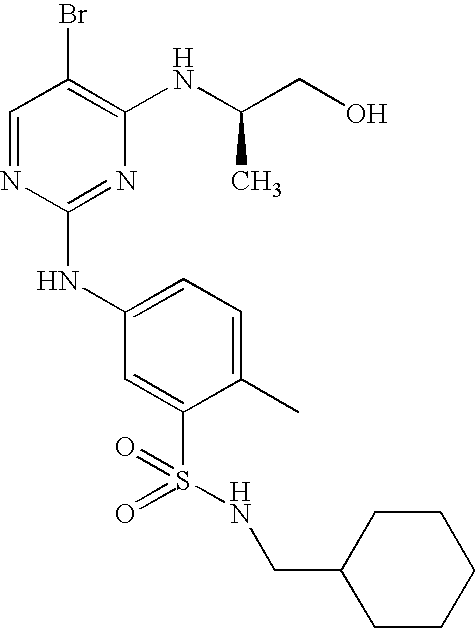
C1=NC(NC2=CC=C(C)C(S(=O)(=O)NCC3CCCCC3)=C2)=NC(NC(CO)C)=C1Br
